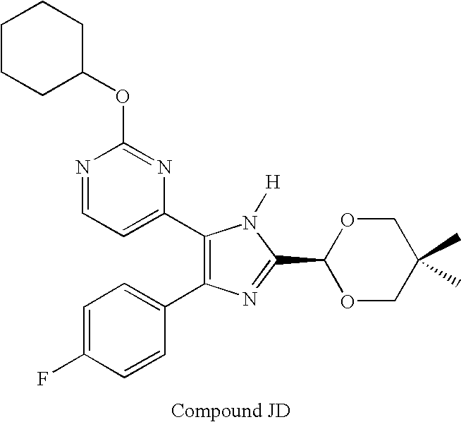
C1=C(F)C=CC(C2=C(C3=CC=NC(OC4CCCCC4)=N3)N([H])C(C3OCC(C)(C)CO3)=N2)=C1
